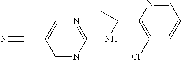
N(C(C1=C(Cl)C=CC=N1)(C)C)C1=NC=C(C#N)C=N1
